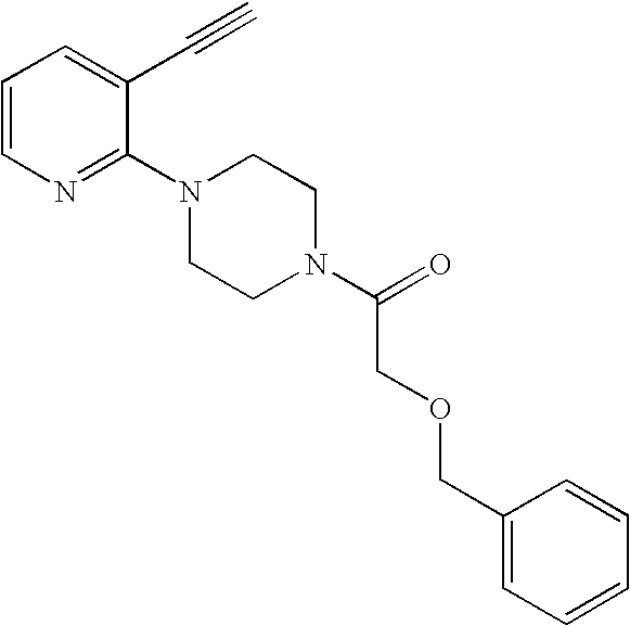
C1=CN=C(N2CCN(C(=O)COCC3=CC=CC=C3)CC2)C(C#C)=C1
